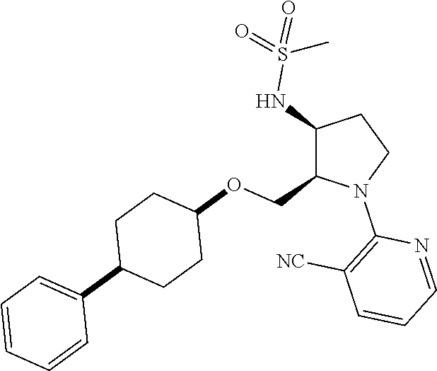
C1(NS(=O)(=O)C)C(COC2CCC(C3=CC=CC=C3)CC2)N(C2=C([NC])C=CC=N2)CC1
